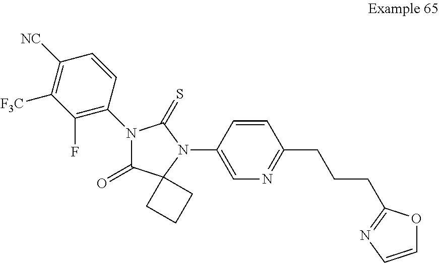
C1(F)=C(N2C(=O)C3(N(C4=CN=C(CCCC5=NC=CO5)C=C4)C2=S)CCC3)C=CC([NC])=C1[F3C]
